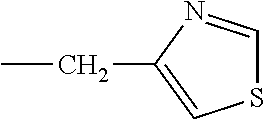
CCC1=CSC=N1
